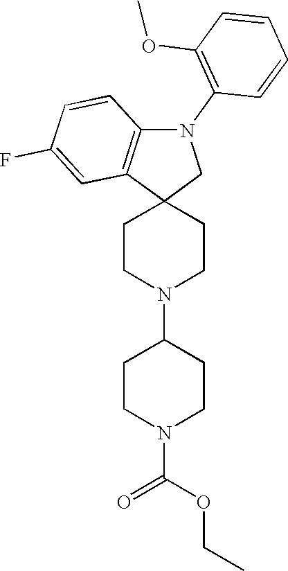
C1CN(C2CCN(C(OCC)=O)CC2)CCC12CN(C1=C(OC)C=CC=C1)C1=C2C=C(F)C=C1
